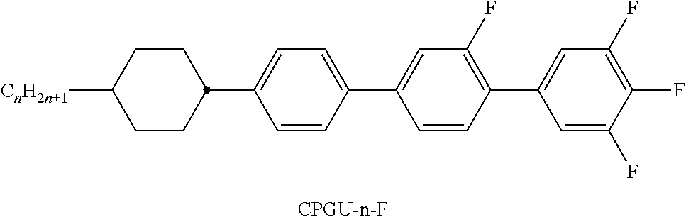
C1=C(C2=CC(F)=C(C3=CC(F)=C(F)C(F)=C3)C=C2)C=CC(C2CCC([CnH2n+1])CC2)=C1
